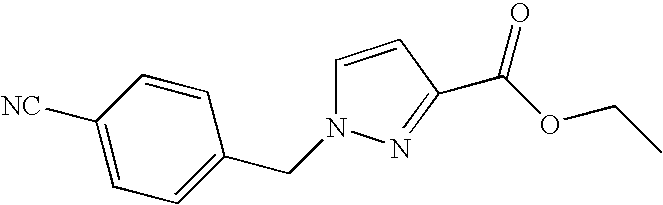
[NC]C1=CC=C(CN2C=CC(C(OCC)=O)=N2)C=C1
